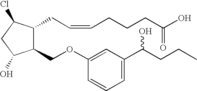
C1(OCC2C(CC=CCCCC(O)=O)C(Cl)CC2O)=CC(C(CCC)O)=CC=C1
